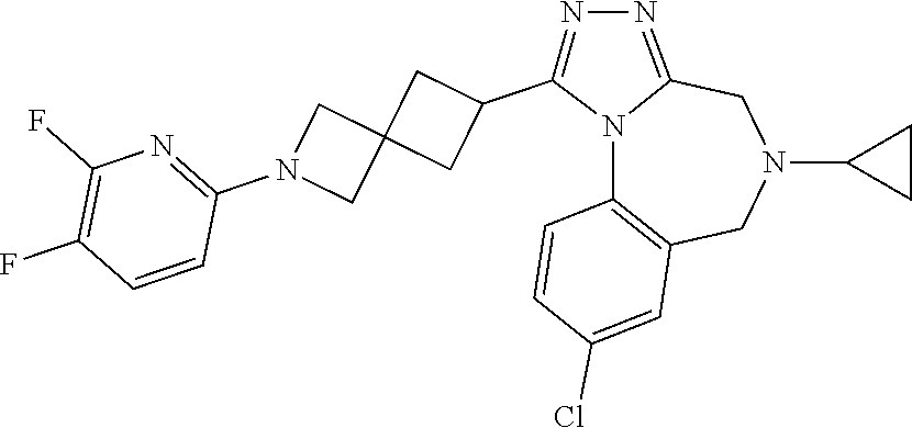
N12C3=C(CN(C4CC4)CC1=NN=C2C1CC2(C1)CN(C1=NC(F)=C(F)C=C1)C2)C=C(Cl)C=C3
